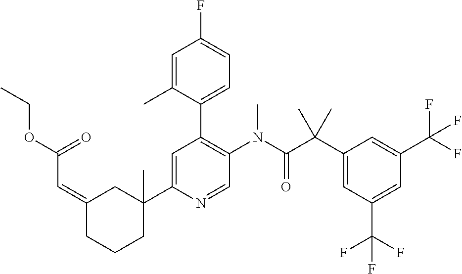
C1(=CC(OCC)=O)CC(C2=CC(C3=CC=C(F)C=C3C)=C(N(C(C(C3=CC(C(F)(F)F)=CC(C(F)(F)F)=C3)(C)C)=O)C)C=N2)(C)CCC1
